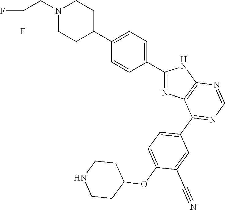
C1(C2=CC=C(C3CCN(CC(F)F)CC3)C=C2)=NC2=C(N1)N=CN=C2C1=CC=C(OC2CCNCC2)C(C#N)=C1
